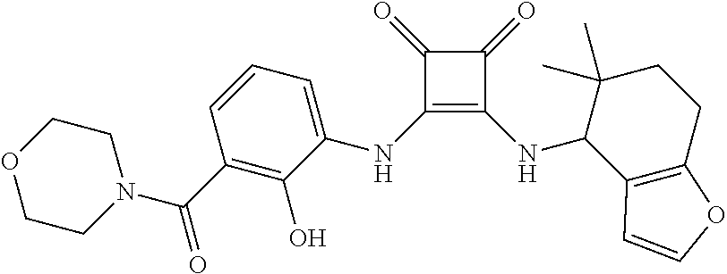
C1(=O)C(NC2=CC=CC(C(=O)N3CCOCC3)=C2O)=C(NC2C3=C(CCC2(C)C)OC=C3)C1=O
